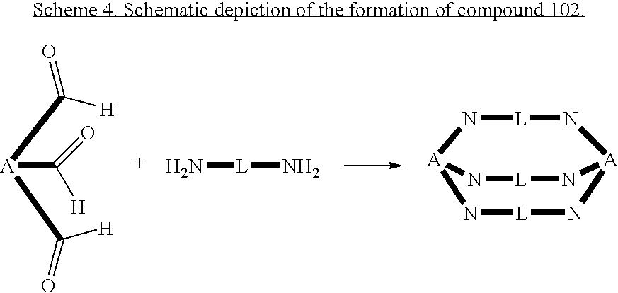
[L]1N[A]2N[L]N[A](N1)N[L]N2.[A](C(=O)[H])(C(=O)[H])C(=O)[H].[L](N)N
